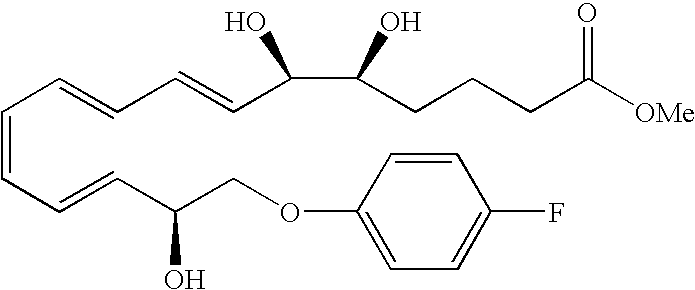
C(C=CC=CC(C(CCCC([OMe])=O)O)O)=CC=CC(COC1=CC=C(F)C=C1)O
